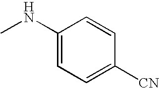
C1(NC)=CC=C([CN])C=C1
